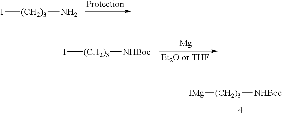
I[(CH2)3]N.I[(CH2)3][NHBoc].[Mg].[IMg][(CH2)3][NHBoc]
